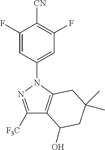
C1(F)=CC(N2N=C([F3C])C3=C2CC(C)(C)CC3O)=CC(F)=C1[CN]
